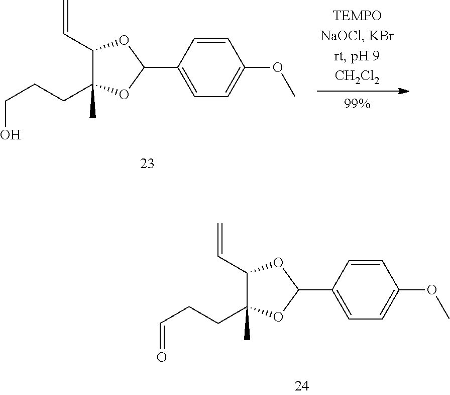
C1(C2OC(C=C)C(C)(CCC=O)O2)=CC=C(OC)C=C1.C1(C2OC(C=C)C(C)(CCCO)O2)=CC=C(OC)C=C1
